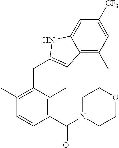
C12=C(C)C=C([CF3])C=C1NC(CC1=C(C)C=CC(C(N3CCOCC3)=O)=C1C)=C2
